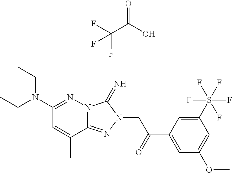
C12=NN(CC(C3=CC(OC)=CC(S(F)(F)(F)(F)F)=C3)=O)C(=N)N1N=C(N(CC)CC)C=C2C.C(C(O)=O)(F)(F)F
